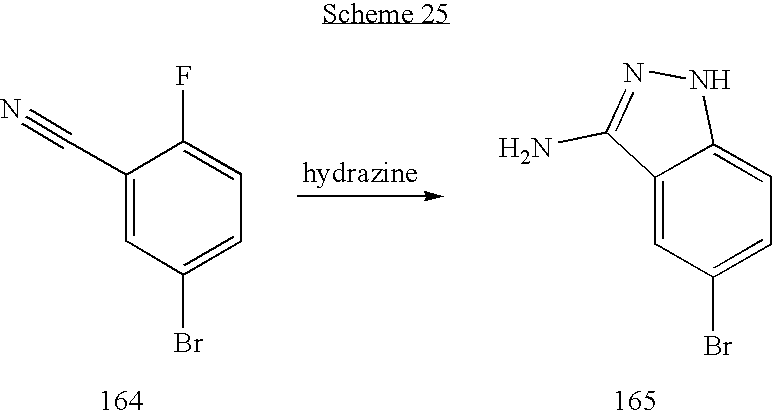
C12=CC(Br)=CC=C1NN=C2N.C1(C#N)=CC(Br)=CC=C1F
